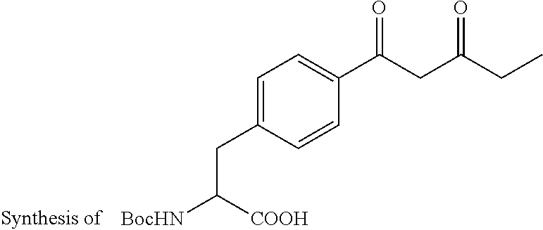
C1=C(CC([BocHN])[COOH])C=CC(C(CC(CC)=O)=O)=C1
